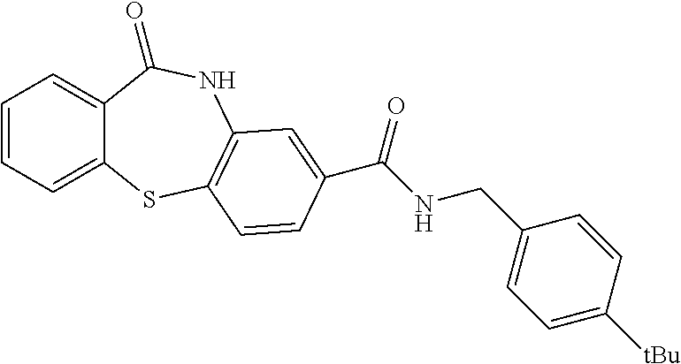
C1=CC=C2C(=C1)C(=O)NC1=C(S2)C=CC(C(NCC2=CC=C([tBu])C=C2)=O)=C1
